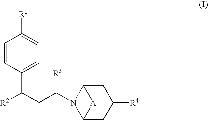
C1=CC(C(CC(N2C3CC([R4])CC2[A]3)[R3])[R2])=CC=C1[R1]
